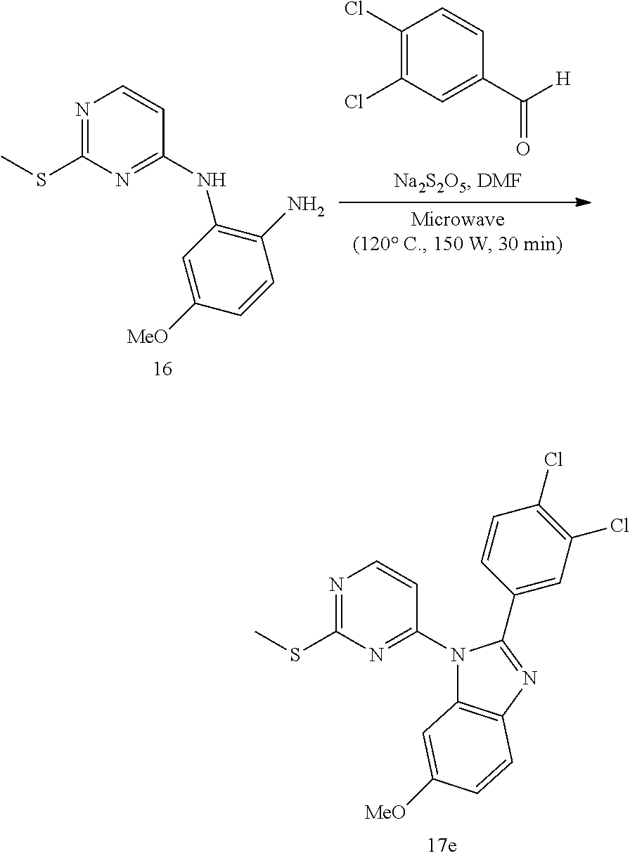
ClC1=C(Cl)C=CC(C([H])=O)=C1.N1=C(SC)N=C(NC2=C(N)C=CC([MeO])=C2)C=C1.N1=C(SC)N=C(N2C3=C(N=C2C2=CC(Cl)=C(Cl)C=C2)C=CC([MeO])=C3)C=C1
